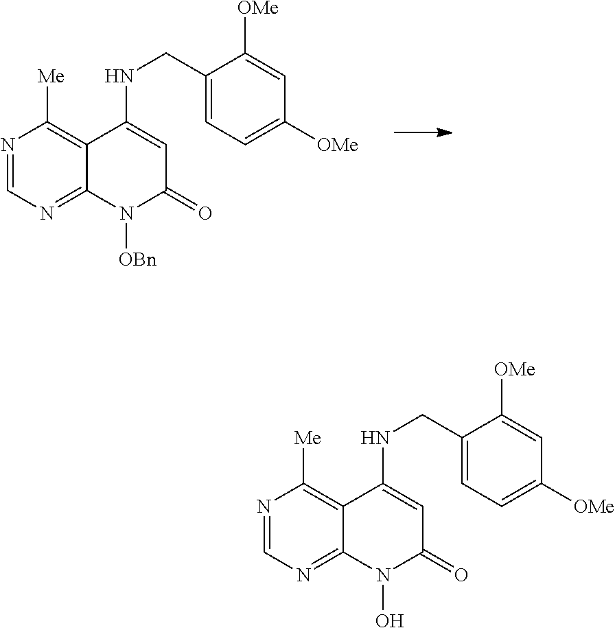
N1=CN=C2C(=C1[Me])C(NCC1=CC=C([OMe])C=C1[OMe])=CC(=O)N2[OBn].N1=CN=C2C(=C1[Me])C(NCC1=CC=C([OMe])C=C1[OMe])=CC(=O)N2O
